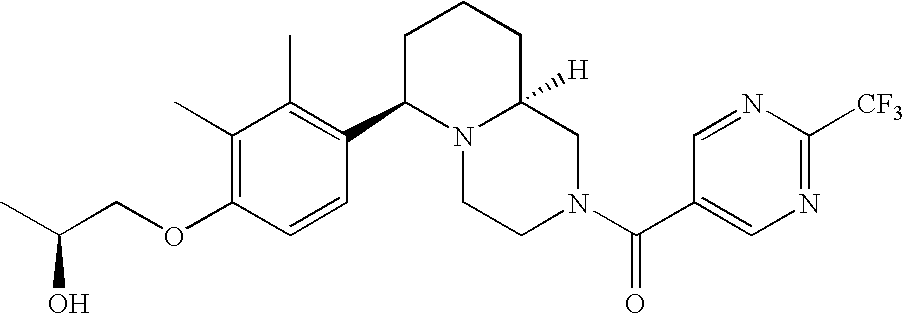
C(OC1=C(C)C(C)=C(C2N3C([H])(CN(C(=O)C4=CN=C([CF3])N=C4)CC3)CCC2)C=C1)C(C)O
